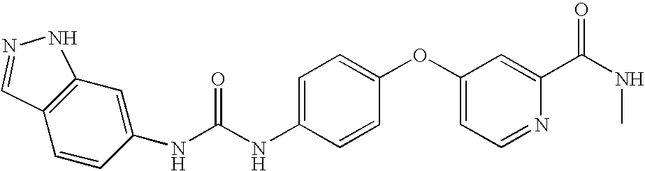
C1(NC(NC2=CC=C(OC3=CC=NC(C(NC)=O)=C3)C=C2)=O)=CC2=C(C=C1)C=NN2
